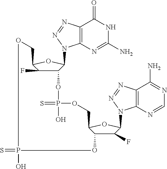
C12=C(N=C(N)NC1=O)N(C1C(OP(=S)(O)OCC3OC(N4C5=C(C(N)=NC=N5)N=N4)C(F)C3O)C(F)C(CO)O1)N=N2.S=PO
